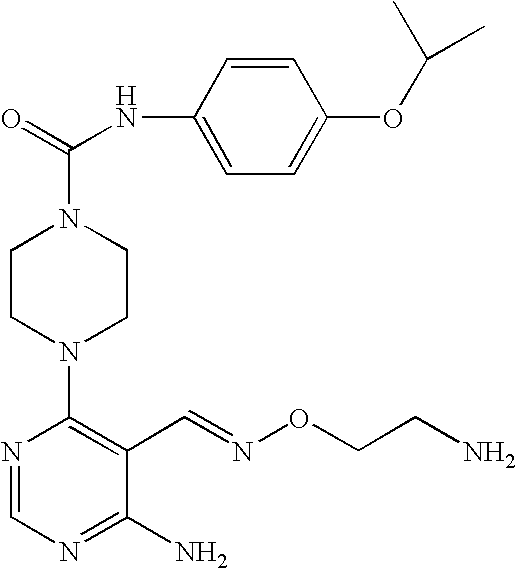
C1CN(C2=C(C=NOCCN)C(N)=NC=N2)CCN1C(=O)NC1=CC=C(OC(C)C)C=C1
